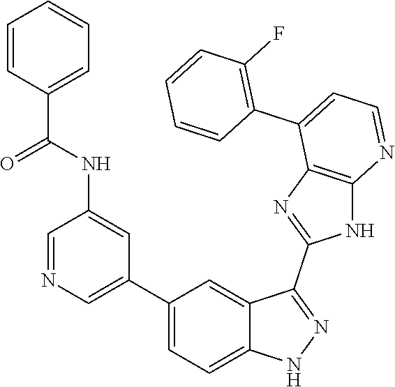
C1=NC=C(C2=CC=C3C(=C2)C(C2=NC4=C(N2)N=CC=C4C2=C(F)C=CC=C2)=NN3)C=C1NC(C1=CC=CC=C1)=O
